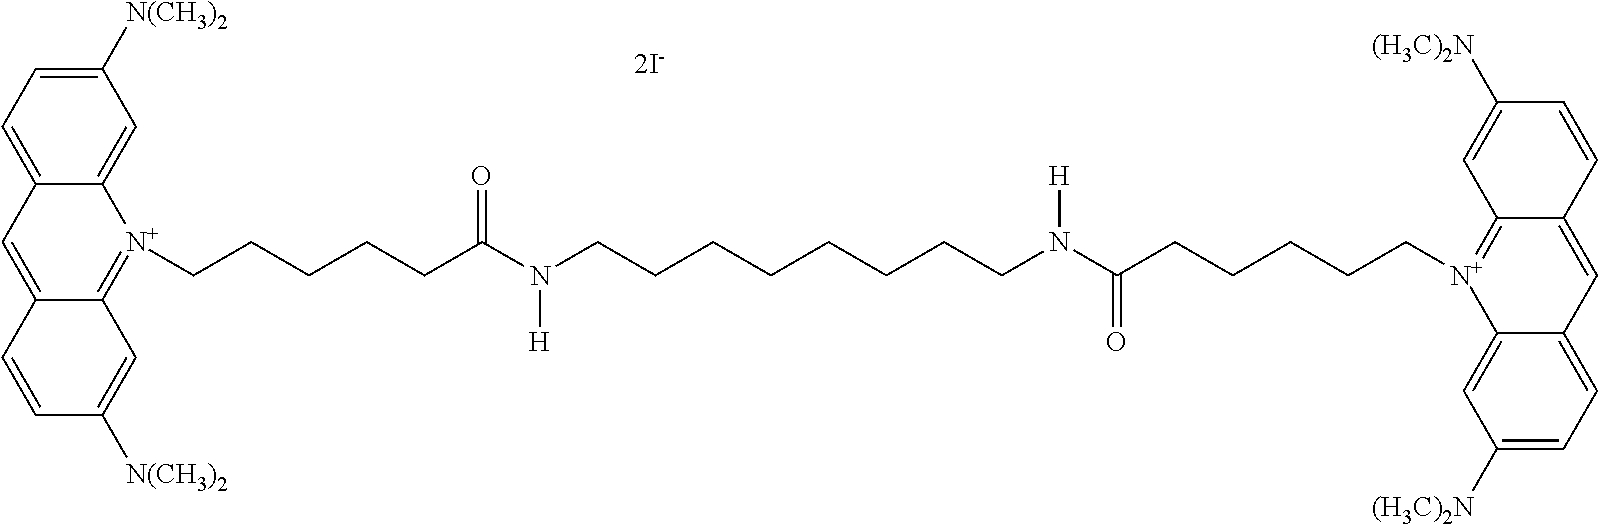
C12=CC3=CC=C([N(CH3)2])C=C3[N+](CCCCCC(N(CCCCCCCCN(C(CCCCC[N+]3=C4C(=CC5=CC=C([(H3C)2N])C=C53)C=CC([(H3C)2N])=C4)=O)[H])[H])=O)=C1C=C([N(CH3)2])C=C2
